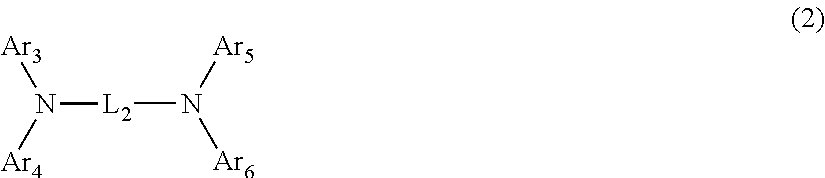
[Ar5]N([Ar6])[L2]N([Ar3])[Ar4]
